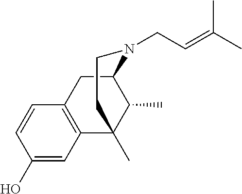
C1(O)=CC2=C(C=C1)CC1C(C)C2(C)CCN1CC=C(C)C
